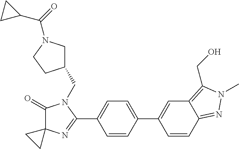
C1(=O)C2(N=C(C3=CC=C(C4=CC5=C(CO)N(C)N=C5C=C4)C=C3)N1CC1CN(C(=O)C3CC3)CC1)CC2
